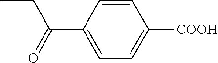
C1=C(C(CC)=O)C=CC([COOH])=C1
